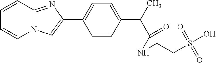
C(C1=CC=C(C2=CN3C(=N2)C=CC=C3)C=C1)(C(=O)NCCS(O)(=O)=O)C
